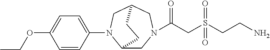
C1C2CN(C(CS(CCN)(=O)=O)=O)CC(CN2C2=CC=C(OCC)C=C2)C1
